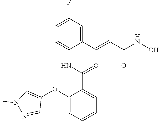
C1(C=CC(NO)=O)=CC(F)=CC=C1NC(C1=CC=CC=C1OC1=CN(C)N=C1)=O
